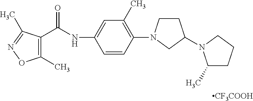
[CF3COOH].C(NC1=CC(C)=C(N2CCC(N3C(C)CCC3)C2)C=C1)(=O)C1=C(C)ON=C1C
